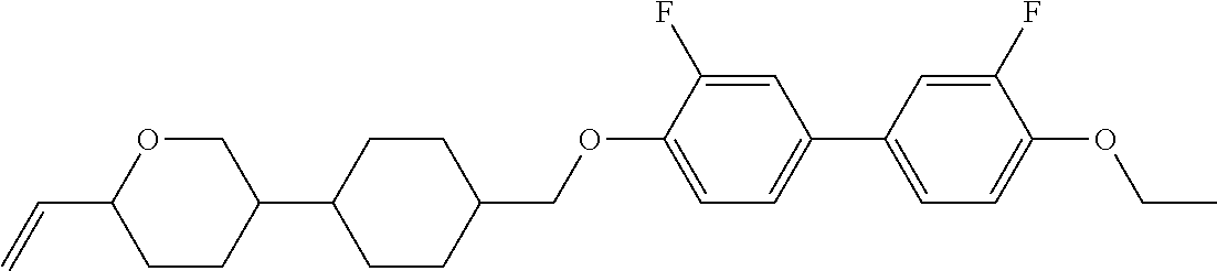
C1OC(C=C)CCC1C1CCC(COC2=CC=C(C3=CC=C(OCC)C(F)=C3)C=C2F)CC1
